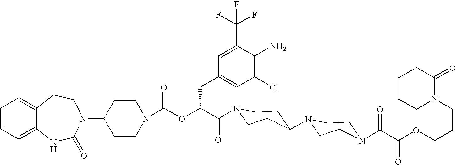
C12=CC=CC=C1NC(=O)N(C1CCN(C(OC(C(=O)N3CCC(N4CCN(C(C(OCCCN5C(=O)CCCC5)=O)=O)CC4)CC3)CC3=CC(Cl)=C(N)C(C(F)(F)F)=C3)=O)CC1)CC2
